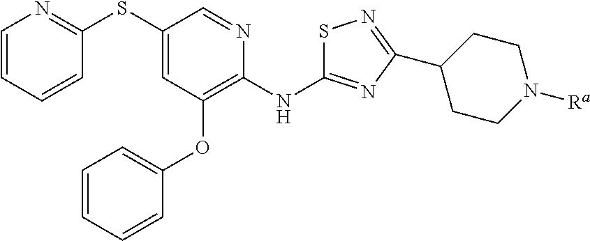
S(C1=CC(OC2=CC=CC=C2)=C(NC2=NC(C3CCN([Ra])CC3)=NS2)N=C1)C1=NC=CC=C1
